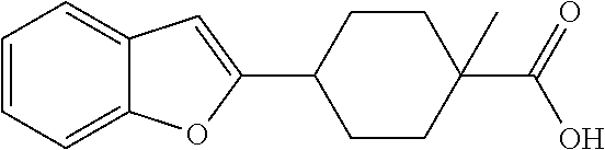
C1=CC=C2C(=C1)C=C(C1CCC(C(=O)O)(C)CC1)O2
